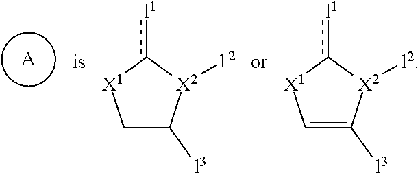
[A].C1C([l3])[X2]([12])c([l1])[X1]1.C1=C([l3])[X2]([l2])c([l1])[X1]1
